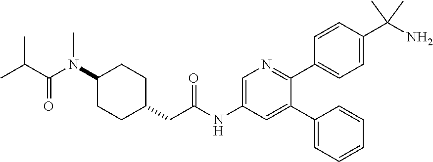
C1(N(C)C(=O)C(C)C)CCC(CC(NC2=CN=C(C3=CC=C(C(N)(C)C)C=C3)C(C3=CC=CC=C3)=C2)=O)CC1
